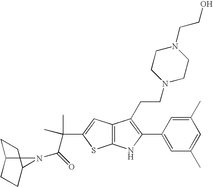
C1C2CCC(C1)N2C(=O)C(C)(C)C1=CC2=C(S1)NC(C1=CC(C)=CC(C)=C1)=C2CCN1CCN(CCO)CC1
